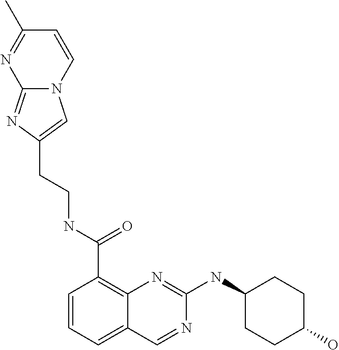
C1=CC=C2C(=C1C(NCCC1=CN3C(=N1)N=C(C)C=C3)=O)N=C(NC1CCC(O)CC1)N=C2
